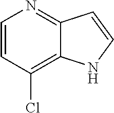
C1=CC(Cl)=C2C(=N1)C=CN2
